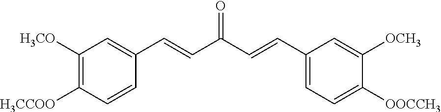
C1([H3CO])=C([H3CCOO])C=CC(C=CC(C=CC2=CC=C([OOCCH3])C([OCH3])=C2)=O)=C1
